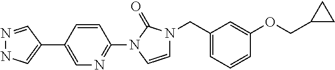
N1=CC(C2=CN=C(N3C=CN(CC4=CC=CC(OCC5CC5)=C4)C3=O)C=C2)=CN1
